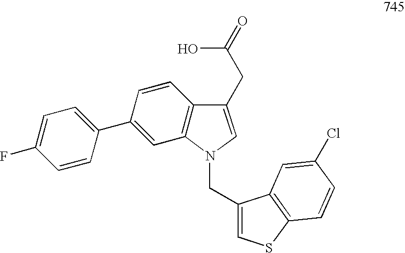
C1(C2=CC3=C(C=C2)C(CC(=O)O)=CN3CC2=CSC3=C2C=C(Cl)C=C3)=CC=C(F)C=C1
